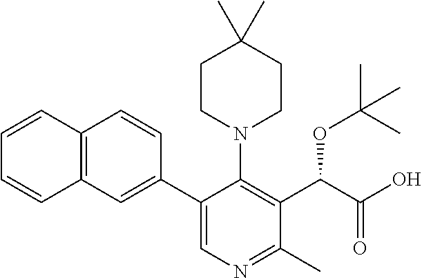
C1(C2=CN=C(C)C(C(C(O)=O)OC(C)(C)C)=C2N2CCC(C)(C)CC2)=CC2=C(C=C1)C=CC=C2
